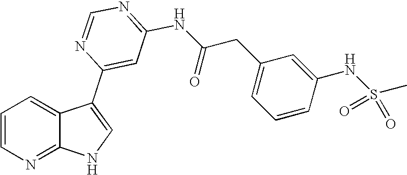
C1=CN=C2C(=C1)C(C1=CC(NC(CC3=CC=CC(NS(C)(=O)=O)=C3)=O)=NC=N1)=CN2
